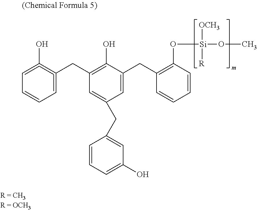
C1=C(CC2=C(O)C(CC3=C(O[Si]([OCH3])([R])OC)C=CC=C3)=CC(CC3=CC(O)=CC=C3)=C2)=C(O)=CC=C1
